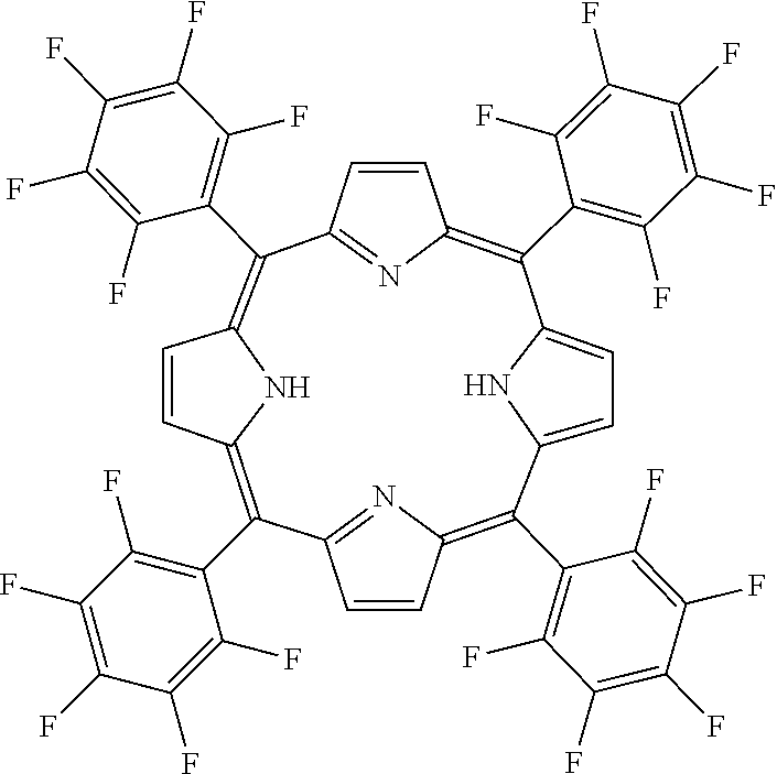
C12=NC(=C(C3=C(F)C(F)=C(F)C(F)=C3F)C3=CC=C(N3)C(C3=C(F)C(F)=C(F)C(F)=C3F)=C3C=CC(=N3)C(C3=C(F)C(F)=C(F)C(F)=C3F)=C3C=CC(=C1C1=C(F)C(F)=C(F)C(F)=C1F)N3)C=C2
